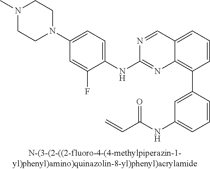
N1=CC2=CC=CC(C3=CC(NC(C=C)=O)=CC=C3)=C2N=C1NC1=CC=C(N2CCN(C)CC2)C=C1F
